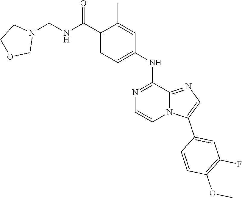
C1=C(C(=O)NCN2CCOC2)C(C)=CC(NC2=NC=CN3C2=NC=C3C2=CC(F)=C(OC)C=C2)=C1
